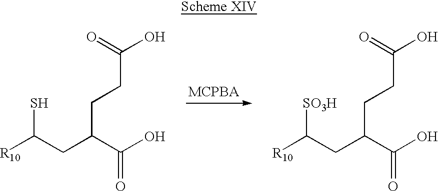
[R10]C(S)CC(CCC(=O)O)C(=O)O.[R10]C([SO3H])CC(CCC(=O)O)C(=O)O
